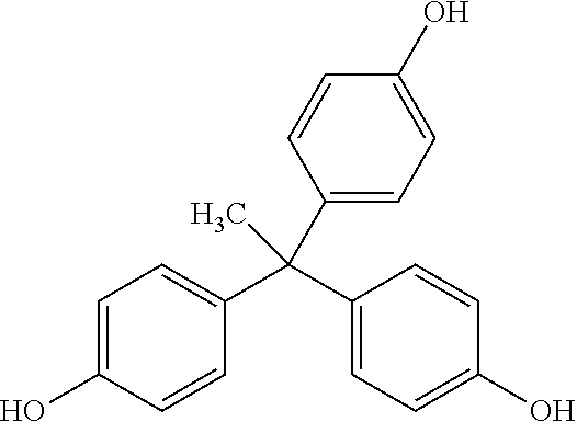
C1=C(O)C=CC(C(C2=CC=C(O)C=C2)(C)C2=CC=C(O)C=C2)=C1
